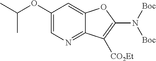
C1(OC(C)C)=CN=C2C(=C1)OC(N([Boc])[Boc])=C2[CO2Et]
